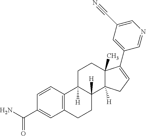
C1=CC(C(N)=O)=CC2=C1C1([H])C([H])(CC2)C2([H])C(C)(CC1)C(C1=CC(C#N)=CN=C1)=CC2
